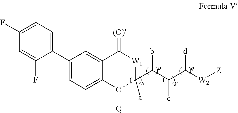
C1(C2=CC=C(F)C=C2F)=CC=C2C(=C1)C(=[(O)t])[W1]C(C(C(C([W2][Z])[d])c)b)([a])O2[Q]
